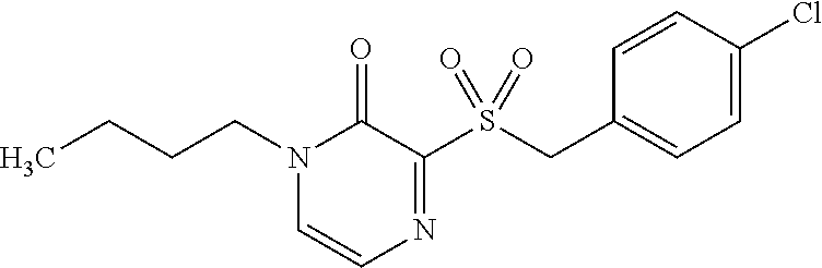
C1=CC(Cl)=CC=C1CS(C1=NC=CN(CCCC)C1=O)(=O)=O
